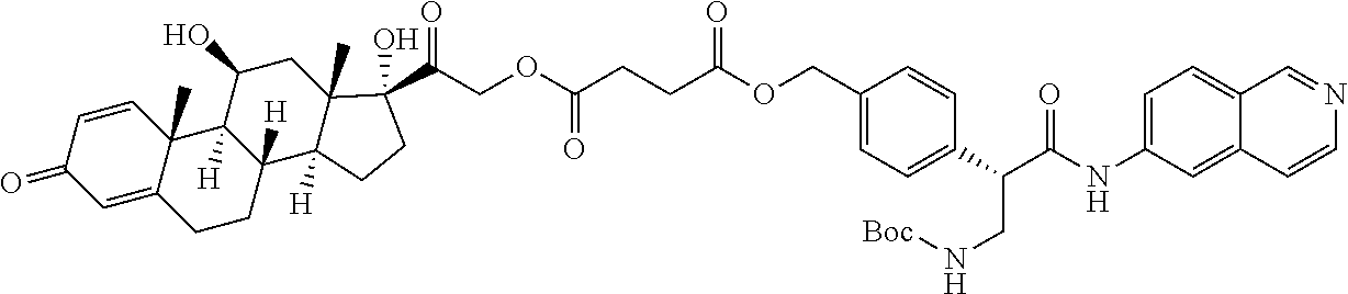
C1=CC2(C)C(=CC1=O)CCC1([H])C2([H])C(O)CC2(C)C1([H])CCC2(C(=O)COC(CCC(OCC1=CC=C(C(C(NC2=CC=C3C(=C2)C=CN=C3)=O)CN[Boc])C=C1)=O)=O)O
